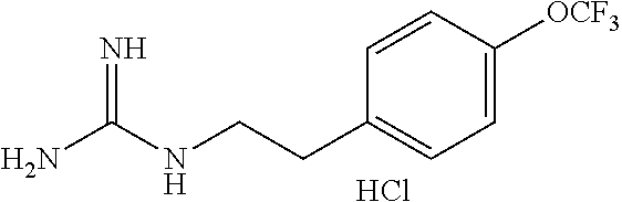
C1=CC([OCF3])=CC=C1CCNC(N)=N.Cl
